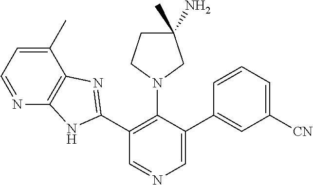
C1(C2=NC3=C(N2)N=CC=C3C)=C(N2CC(C)(N)CC2)C(C2=CC([CN])=CC=C2)=CN=C1
